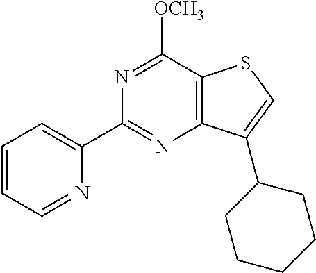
N1=C([OCH3])C2=C(N=C1C1=CC=CC=N1)C(C1CCCCC1)=CS2
